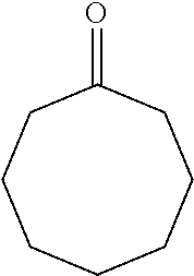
O=C1CCCCCCC1
